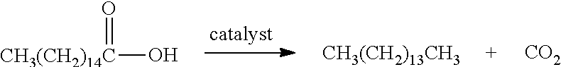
[CH3(CH2)14C](O)=O.[CH3(CH2)13CH3].[CO2]
